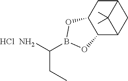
Cl.NC(CC)B1OC2CC3CC(C2O1)C3(C)C
